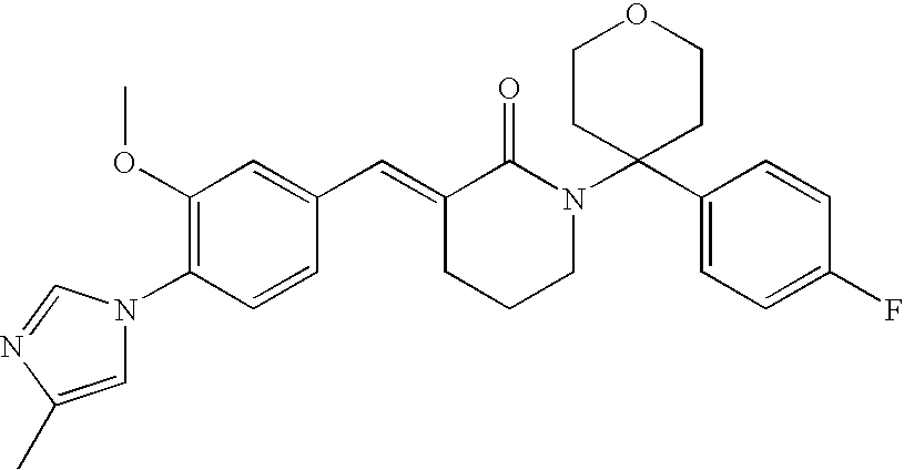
C1=CC(N2C=C(C)N=C2)=C(OC)C=C1C=C1CCCN(C2(C3=CC=C(F)C=C3)CCOCC2)C1=O
